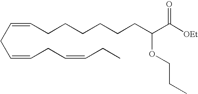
C(=CCC=CCC)CC=CCCCCCCC(C([OEt])=O)OCCC
